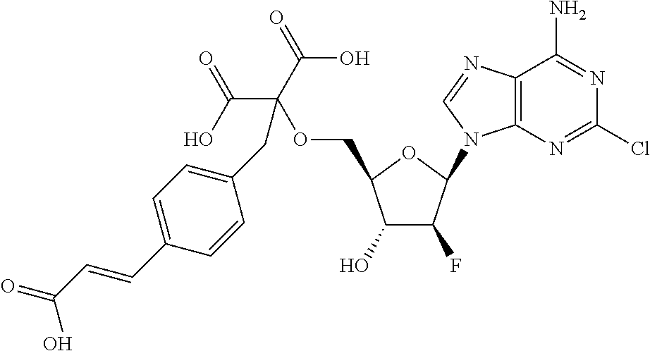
C1(O)C(F)C(N2C3=C(N=C2)C(N)=NC(Cl)=N3)OC1COC(C(=O)O)(C(O)=O)CC1=CC=C(C=CC(=O)O)C=C1
